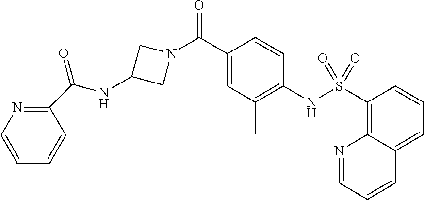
C1(C(N2CC(NC(C3=NC=CC=C3)=O)C2)=O)=CC(C)=C(NS(C2=C3C(=CC=C2)C=CC=N3)(=O)=O)C=C1
